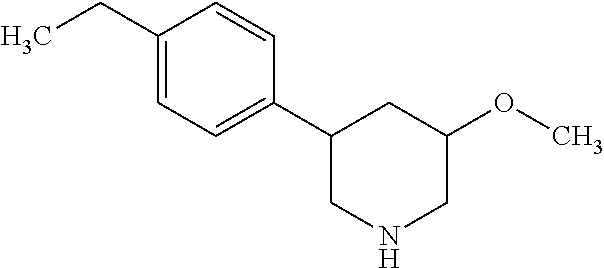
C1(C2CNCC(OC)C2)=CC=C(CC)C=C1
